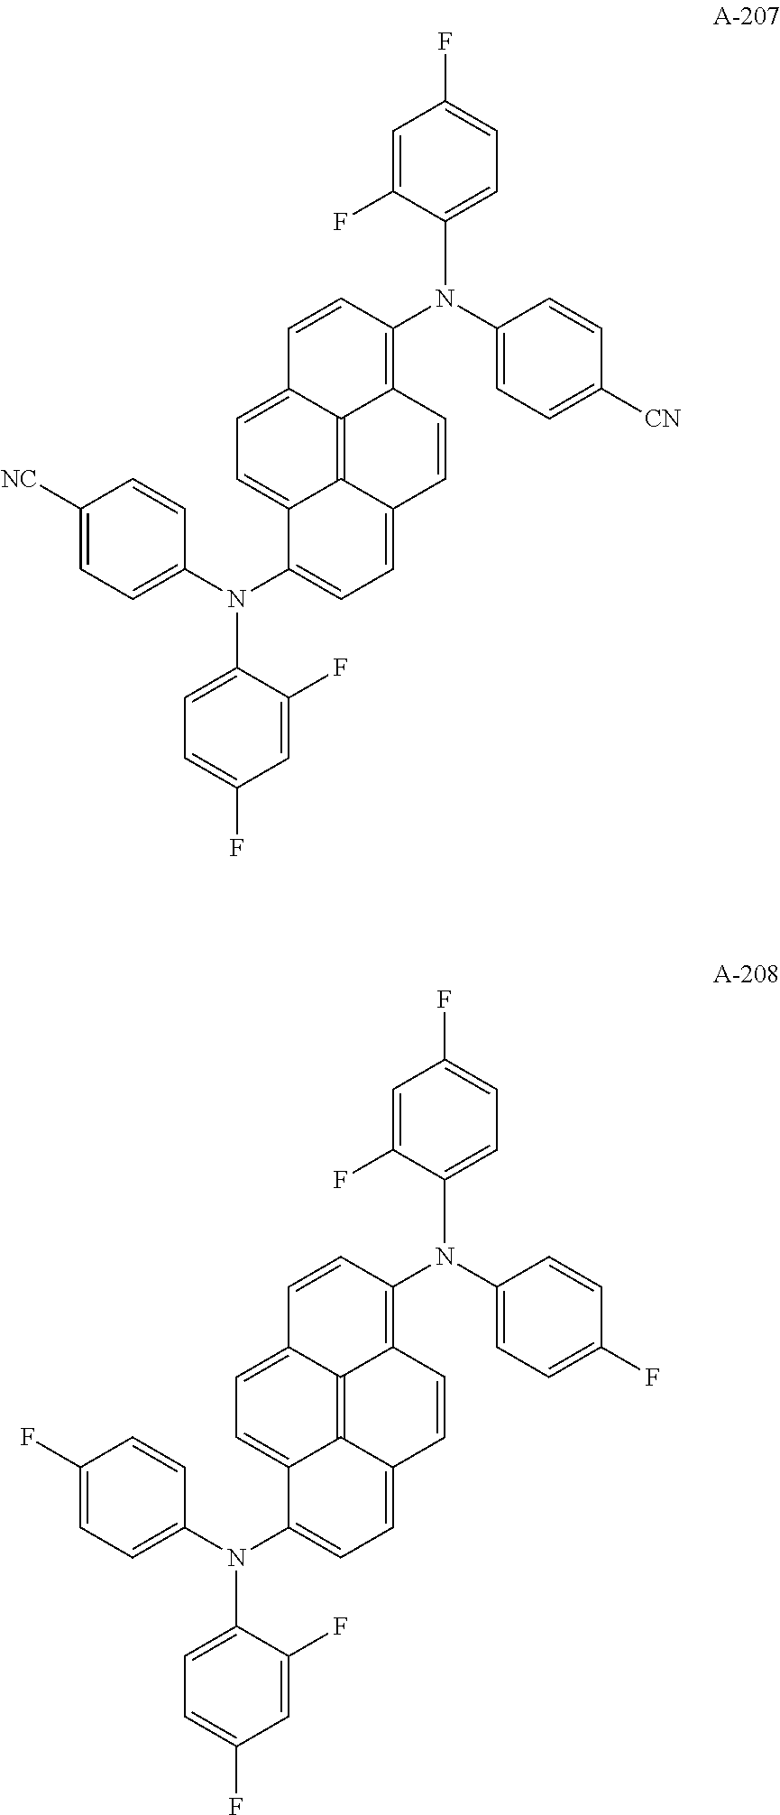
N(C1=C2C3=C4C(=CC=C3C=C1)C(N(C1=CC=C([NC])C=C1)C1=CC=C(F)C=C1F)=CC=C4C=C2)(C1=CC=C([CN])C=C1)C1=CC=C(F)C=C1F.N(C1=C2C3=C4C(=CC=C3C=C1)C(N(C1=CC=C(F)C=C1)C1=CC=C(F)C=C1F)=CC=C4C=C2)(C1=CC=C(F)C=C1)C1=CC=C(F)C=C1F
